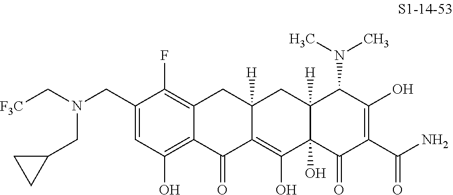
C1(CN(C[F3C])CC2CC2)=CC(O)=C2C(=C1F)CC1([H])C(=C(O)C3(O)C([H])(C1)C(N(C)C)C(O)=C(C(N)=O)C3=O)C2=O
